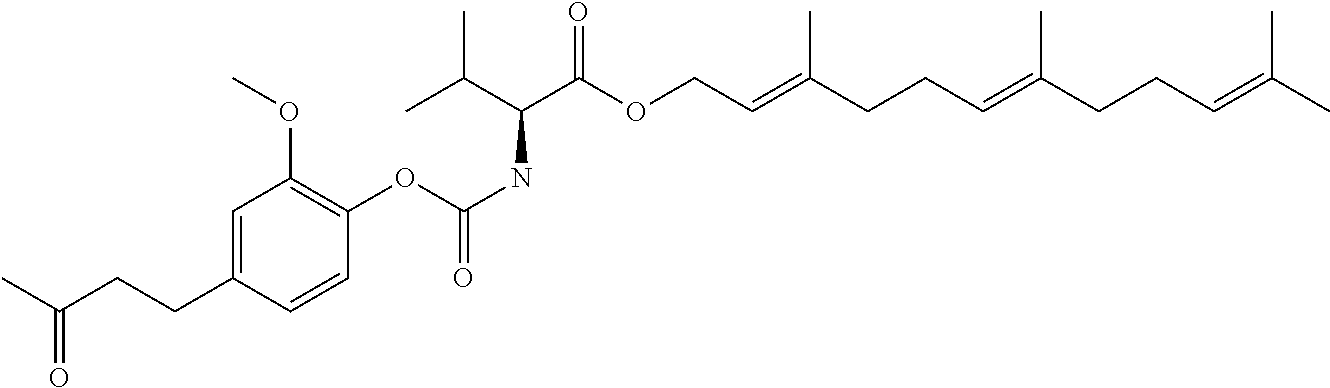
O(C(C(NC(OC1=C(OC)C=C(CCC(=O)C)C=C1)=O)C(C)C)=O)CC=C(CCC=C(CCC=C(C)C)C)C
